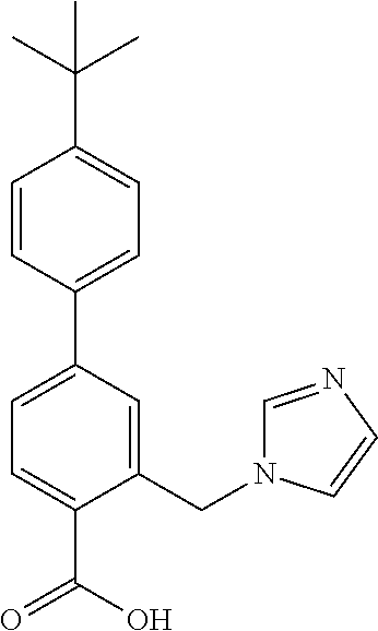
C1=C(C(=O)O)C(CN2C=NC=C2)=CC(C2=CC=C(C(C)(C)C)C=C2)=C1
